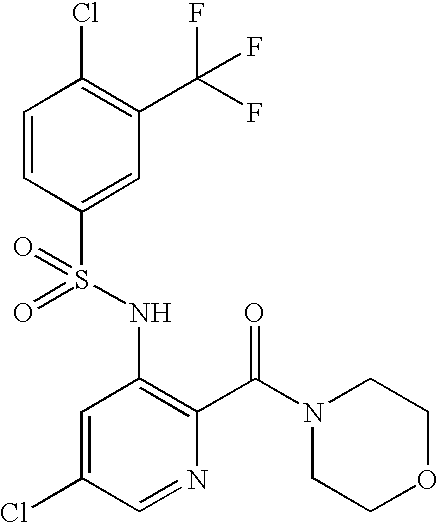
C1=CC(S(NC2=C(C(N3CCOCC3)=O)N=CC(Cl)=C2)(=O)=O)=CC(C(F)(F)F)=C1Cl
